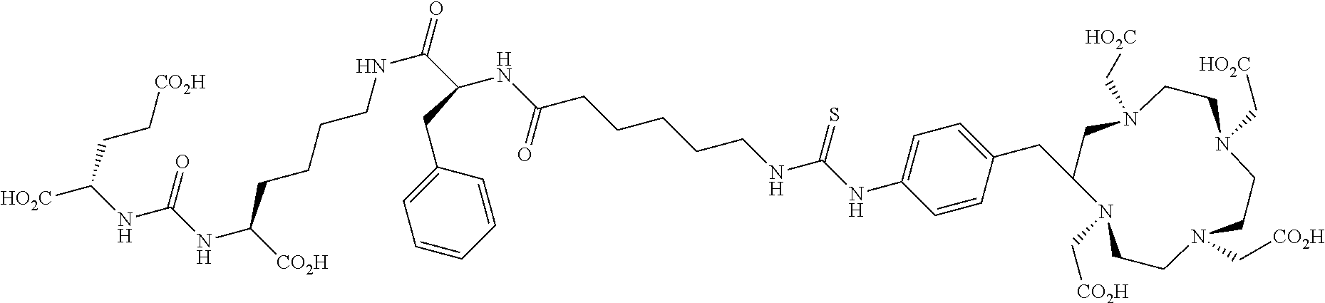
N1(C[HO2C])CCN(C[CO2H])CCN(C[CO2H])C(CC2=CC=C(NC(NCCCCCC(NC(C(NCCCCC(NC(NC([HO2C])CC[CO2H])=O)[CO2H])=O)CC3=CC=CC=C3)=O)=S)C=C2)CN(C[HO2C])CC1
